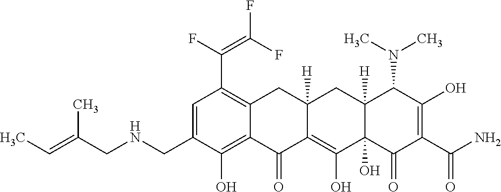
C1=C(CNCC(=CC)C)C(O)=C2C(=C1C(F)=C(F)F)CC1([H])C(=C(O)C3(O)C([H])(C1)C(N(C)C)C(O)=C(C(N)=O)C3=O)C2=O
